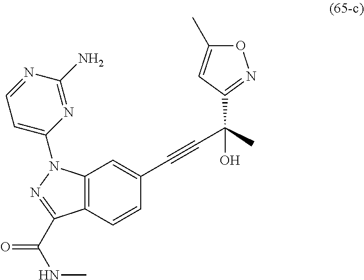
C12=C(C(C(=O)NC)=NN1C1=CC=NC(N)=N1)C=CC(C#CC(C)(C1=NOC(C)=C1)O)=C2
